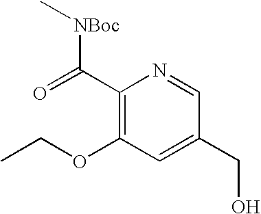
C1(C([NBoc]C)=O)=C(OCC)C=C(CO)C=N1
